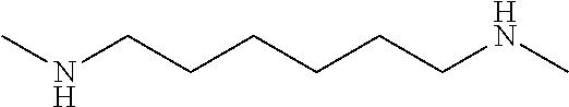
N(CCCCCCNC)C
